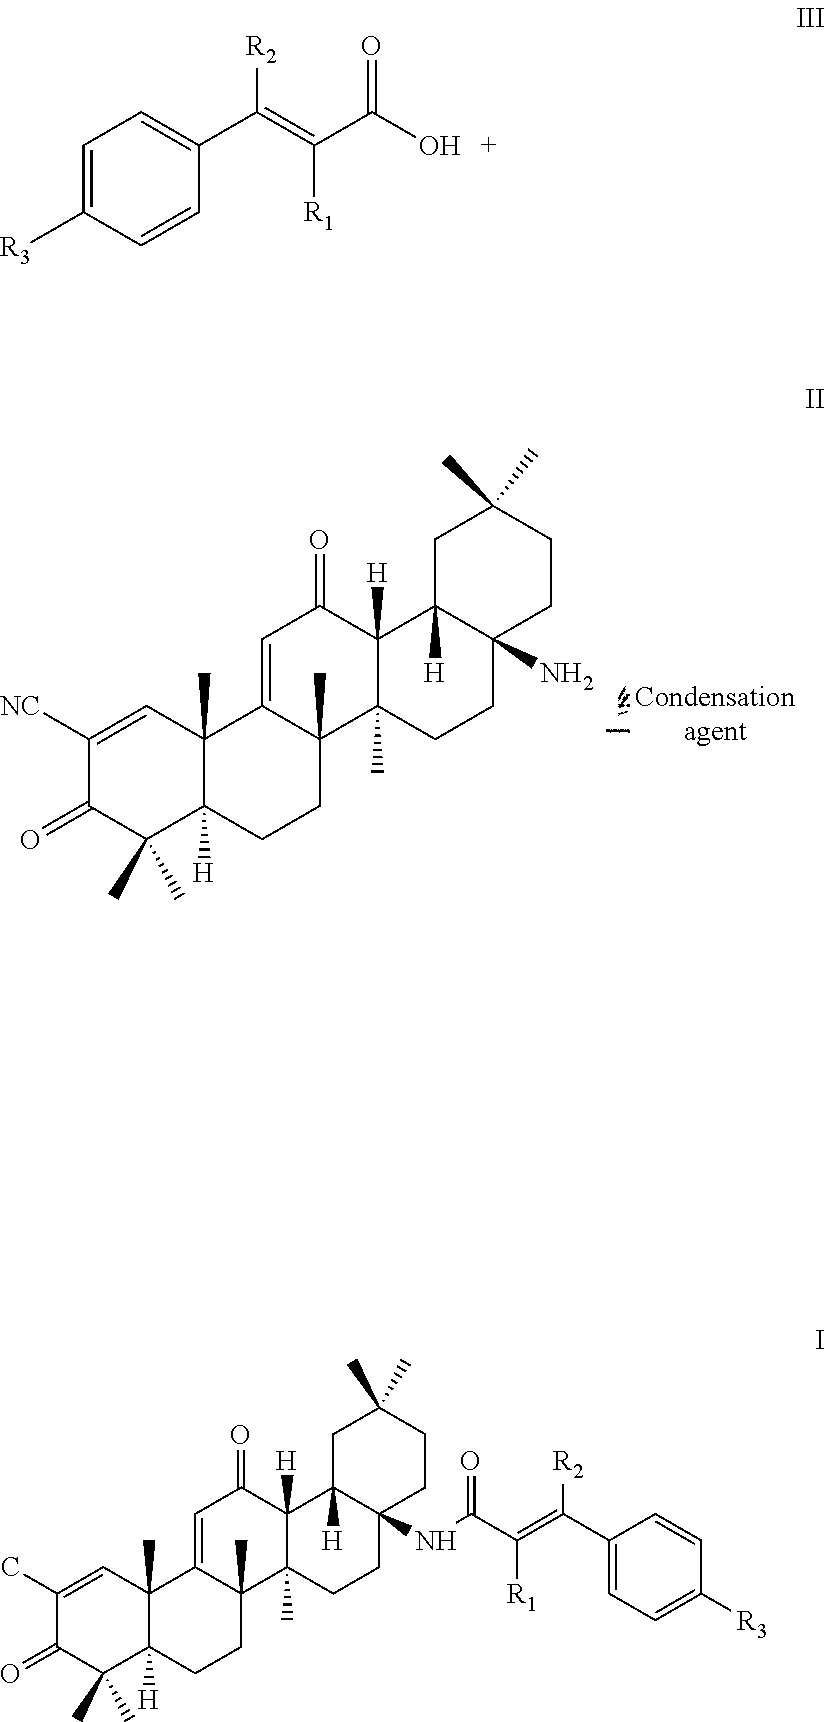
C1([NC])=CC2(C)C([H])(C(C)(C)C1=O)CCC1(C)C2=CC(=O)C2([H])C1(C)CCC1(N)C2([H])CC(C)(C)CC1.C1(C)=CC2(C)C([H])(C(C)(C)C1=O)CCC1(C)C2=CC(=O)C2([H])C1(C)CCC1(NC(C([R1])=C(C3=CC=C([R3])C=C3)[R2])=O)C2([H])CC(C)(C)CC1.C1=C([R3])C=CC(C(=C(C(O)=O)[R1])[R2])=C1
